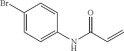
C1(Br)=CC=C(NC(C=C)=O)C=C1
